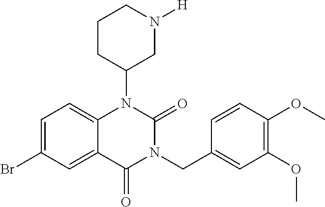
C1=C(Br)C=C2C(=C1)N(C1CN([H])CCC1)C(=O)N(CC1=CC(OC)=C(OC)C=C1)C2=O
